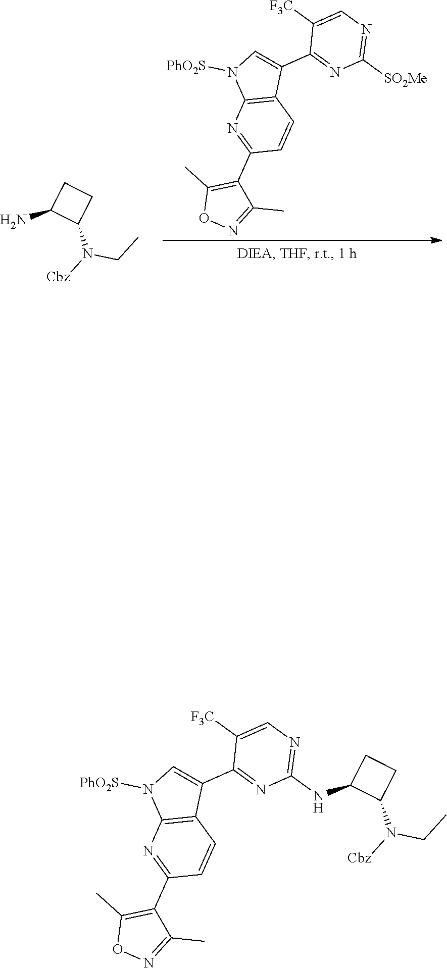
C1(NC2CCC2N(CC)[Cbz])=NC=C([F3C])C(C2=CN([PhO2S])C3=C2C=CC(C2=C(C)ON=C2C)=N3)=N1.C1C(N)C(N(CC)[Cbz])C1.C1([SO2Me])=NC=C([F3C])C(C2=CN([PhO2S])C3=C2C=CC(C2=C(C)ON=C2C)=N3)=N1
